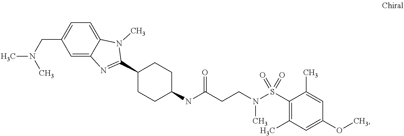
C1(NC(CCN(S(C2=C(C)C=C(OC)C=C2C)(=O)=O)C)=O)CCC(C2=NC3=CC(CN(C)C)=CC=C3N2C)CC1
